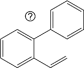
C1=CC=C(C=C)C(C2=CC=CC=C2)=C1
